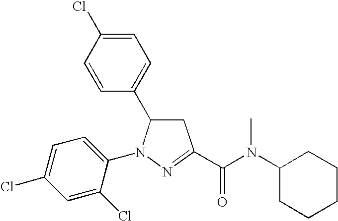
C1=C(Cl)C=CC(C2CC(C(=O)N(C3CCCCC3)C)=NN2C2=CC=C(Cl)C=C2Cl)=C1
